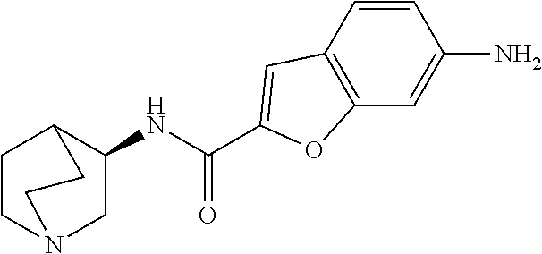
C1(NC(=O)C2=CC3=C(C=C(N)C=C3)O2)CN2CCC1CC2
